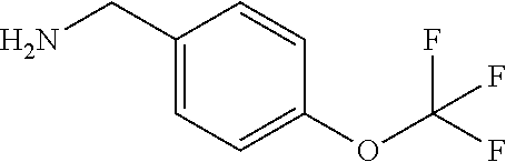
C1(CN)=CC=C(OC(F)(F)F)C=C1
